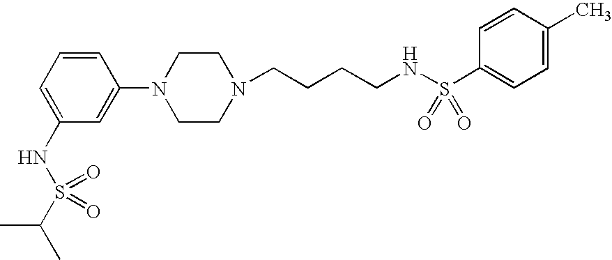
C(CCCNS(C1=CC=C(C)C=C1)(=O)=O)N1CCN(C2=CC(NS(C(C)C)(=O)=O)=CC=C2)CC1
